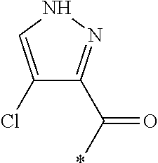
C1(Cl)=CNN=C1C(*)=O
